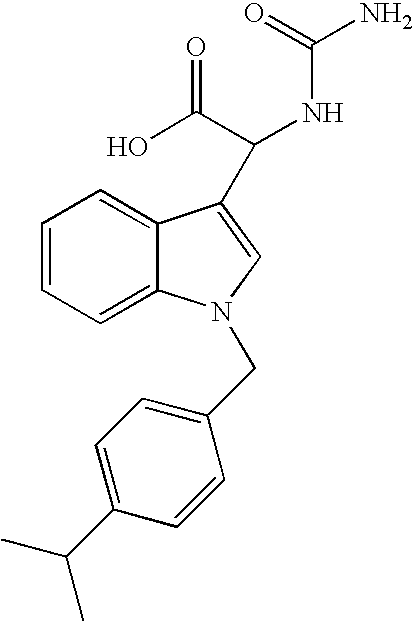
C1=CC=C2C(=C1)N(CC1=CC=C(C(C)C)C=C1)C=C2C(NC(=O)N)C(O)=O
